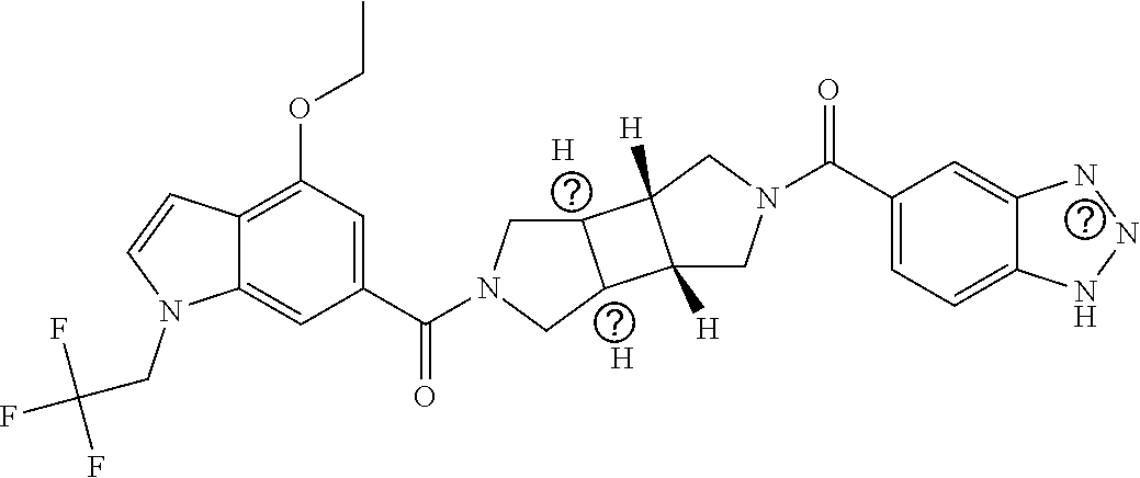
[H].[H].C12=C(OCC)C=C(C(N3CC4C(C3)C3([H])C4([H])CN(C(C4=CC=C5C(=C4)NNN5)=O)C3)=O)C=C1N(CC(F)(F)F)C=C2
